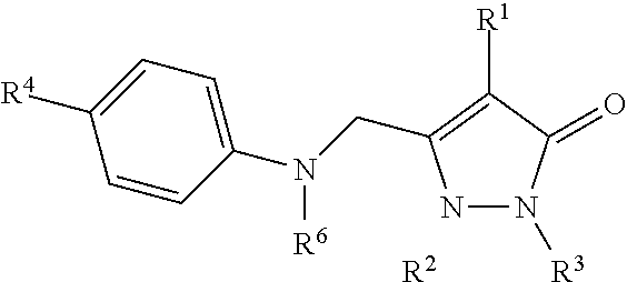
N1N([R3])C(=O)C([R1])=C1CN(C1=CC=C([R4])C=C1)[R6].[R2]
